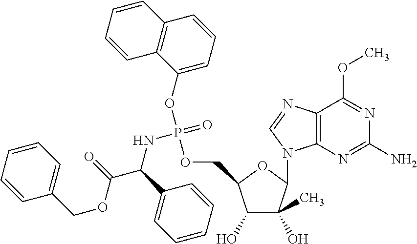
C1(COC(C(NP(=O)(OC2=CC=CC3=C2C=CC=C3)OCC2C(O)C(O)(C)C(N3C4=C(N=C3)C(OC)=NC(N)=N4)O2)C2=CC=CC=C2)=O)=CC=CC=C1
